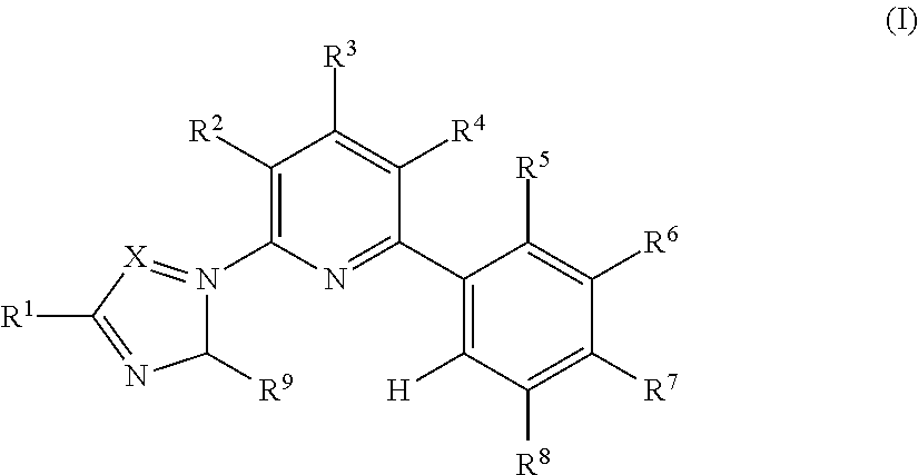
[R1]C1=NC([R9])N(C2=C([R2])C([R3])=C([R4])C(C3=C([H])C([R8])=C([R7])C([R6])=C3[R5])=N2)=[X]1
